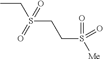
CCS(CCS([Me])(=O)=O)(=O)=O
